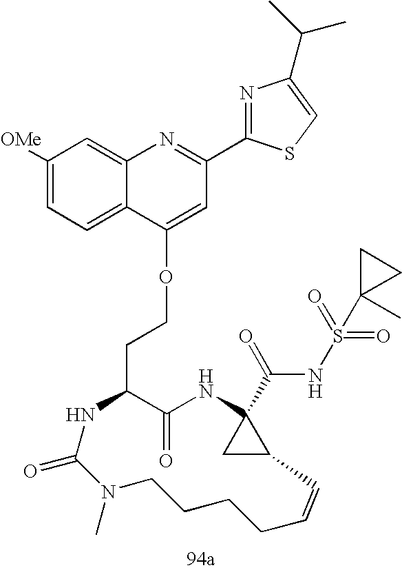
C1(=O)C(CCOC2=CC(C3=NC(C(C)C)=CS3)=NC3=CC([OMe])=CC=C32)NC(=O)N(C)CCCCC=CC2CC2(C(=O)NS(C2(C)CC2)(=O)=O)N1
